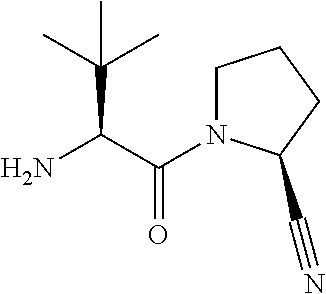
C(C(=O)N1CCCC1C#N)(N)C(C)(C)C
